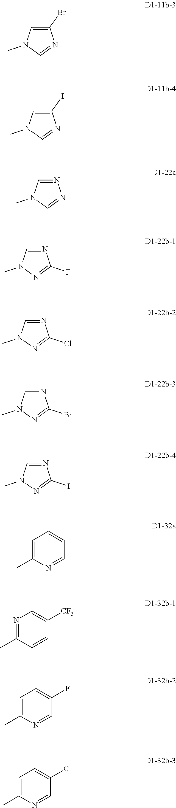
C1(Br)=CN(C)C=N1.C1=C(C)N=CC(Cl)=C1.C1(I)=CN(C)C=N1.N1=CN(C)C=N1.N1=CN(C)N=C1F.N1=CN(C)N=C1Cl.N1=CN(C)N=C1Br.N1=CN(C)N=C1I.C1=C(C)N=CC=C1.N1=C(C)C=CC([CF3])=C1.C1=C(C)N=CC(F)=C1
